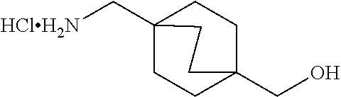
C1CC2(C[HClH2N])CCC1(CO)CC2
